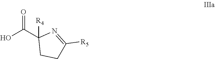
OC(C1([R4])CCC([R5])=N1)=O
